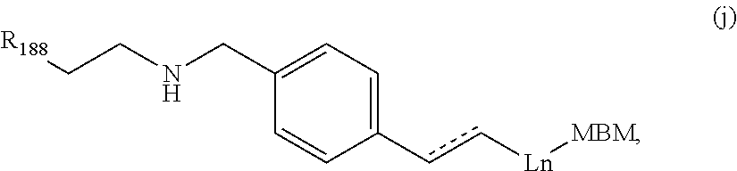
[Ln]([MBM])ccC1=CC=C(CNCC[R188])C=C1
